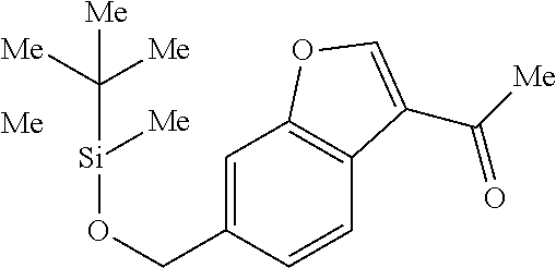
C1=C(CO[Si]([Me])C([Me])([Me])[Me])C=CC2=C1OC=C2C([Me])=O.[Me]
